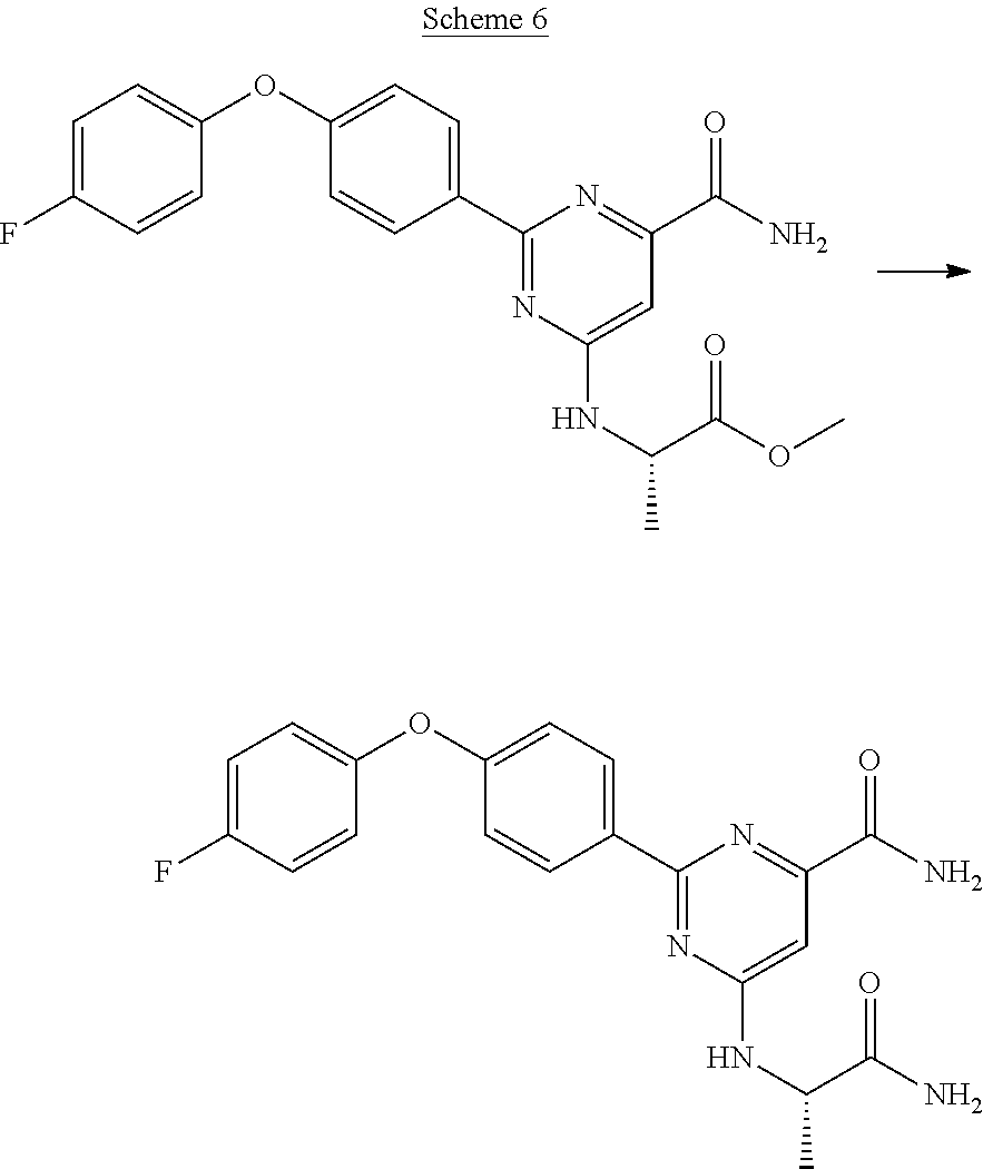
C1(OC2=CC=C(C3=NC(NC(C)C(OC)=O)=CC(C(N)=O)=N3)C=C2)=CC=C(F)C=C1.C1(OC2=CC=C(C3=NC(NC(C)C(N)=O)=CC(C(N)=O)=N3)C=C2)=CC=C(F)C=C1
